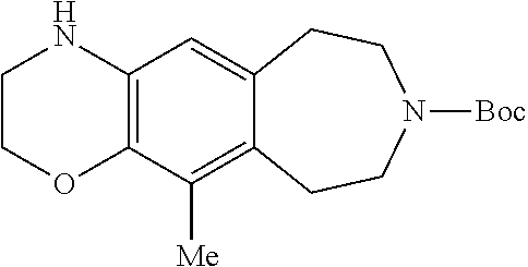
C12=C(C=C3C(=C1[Me])CCN([Boc])CC3)NCCO2
